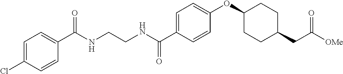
C1=C(C(NCCNC(C2=CC=C(Cl)C=C2)=O)=O)C=CC(OC2CCC(CC([OMe])=O)CC2)=C1
